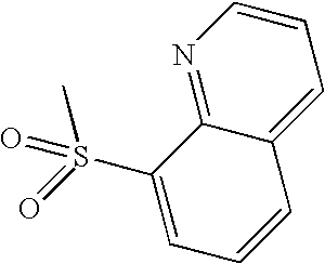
CS(=O)(C1=CC=CC2=CC=CN=C12)=O
